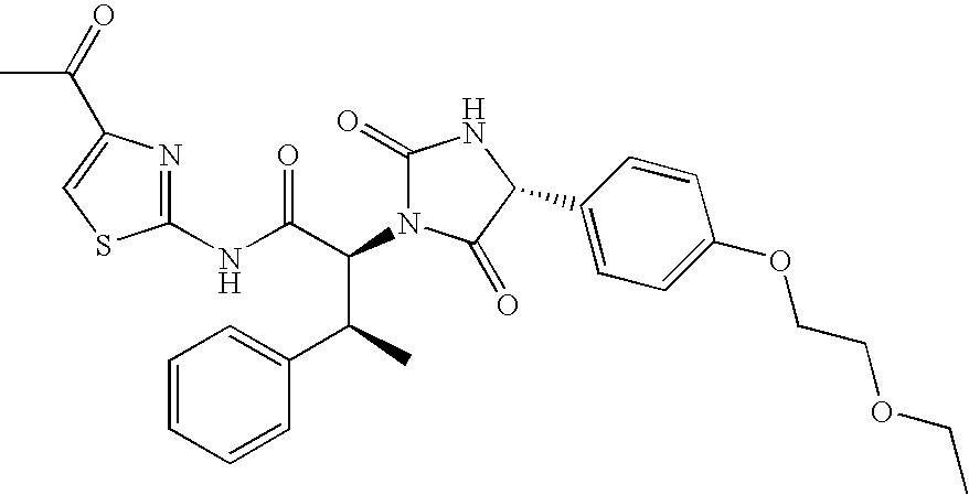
C1(NC(C(C(C2=CC=CC=C2)C)N2C(=O)NC(C3=CC=C(OCCOCC)C=C3)C2=O)=O)=NC(C(C)=O)=CS1
